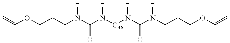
C=COCCCN(C(N([C36]N(C(N(CCCOC=C)[H])=O)[H])[H])=O)[H]
